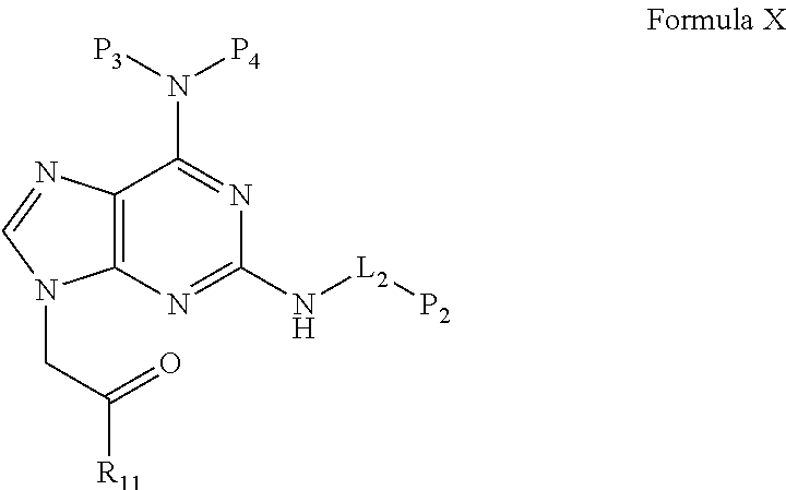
C(C([R11])=O)N1C2=C(N=C1)C(N([P3])[P4])=NC(N[L2][P2])=N2
